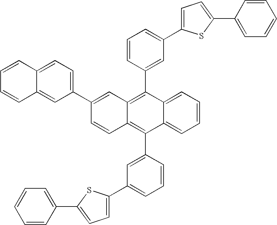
C1(C2=CC=C3C(=C2)C=CC=C3)=CC2=C(C3=CC(C4=CC=C(C5=CC=CC=C5)S4)=CC=C3)C3=CC=CC=C3C(C3=CC(C4=CC=C(C5=CC=CC=C5)S4)=CC=C3)=C2C=C1
